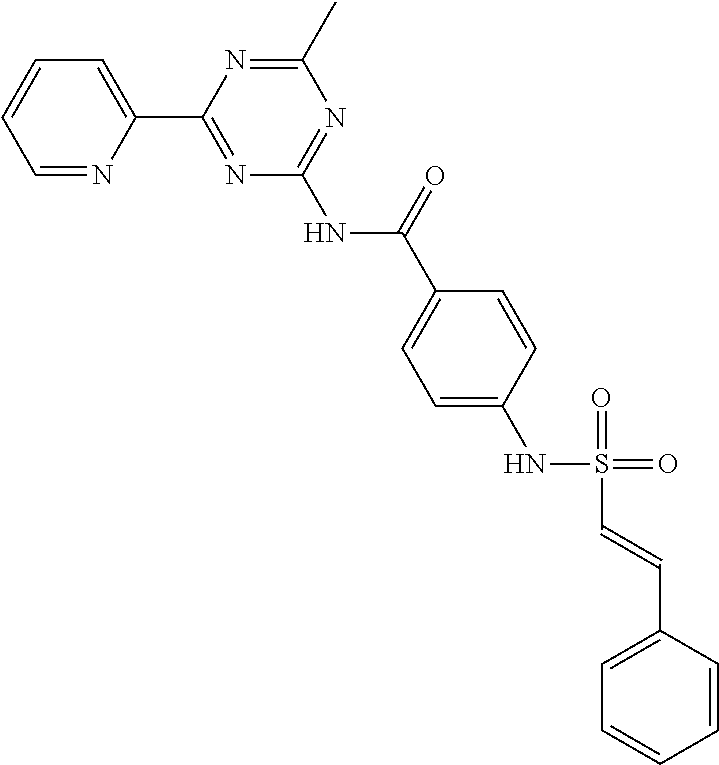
C1=NC(C2=NC(NC(C3=CC=C(NS(=O)(=O)C=CC4=CC=CC=C4)C=C3)=O)=NC(C)=N2)=CC=C1
